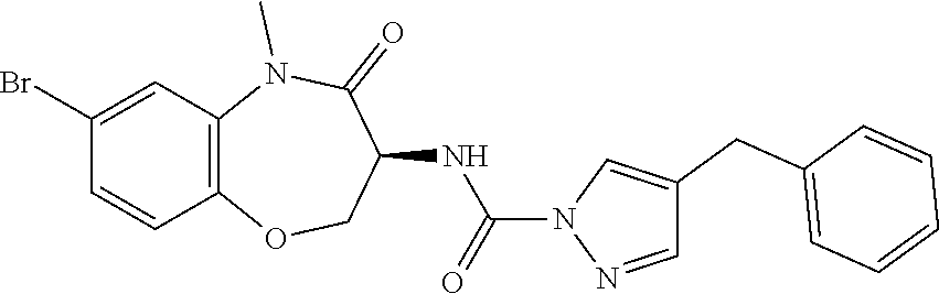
C1=NN(C(=O)NC2C(=O)N(C)C3=C(OC2)C=CC(Br)=C3)C=C1CC1=CC=CC=C1
